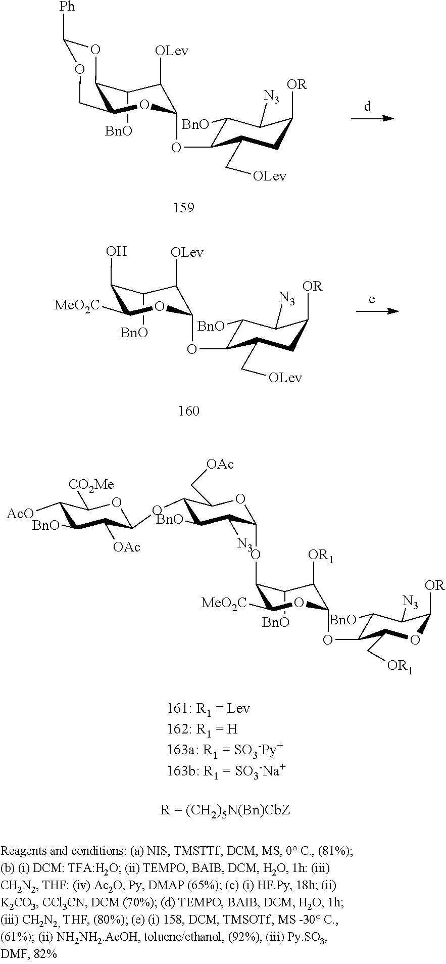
C1([BnO])C([OLev])C(OC2C([BnO])C([N3])C([OR])CC2C[OLev])OC2COC([Ph])OC12.C1([BnO])C([OLev])C(OC2C([BnO])C([N3])C([OR])CC2C[OLev])OC([MeO2C])C1O.C1([BnO])C(OC2C([N3])C([BnO])C(OC3C([OAc])C([BnO])C([AcO])C([CO2Me])O3)C(C[OAc])O2)C([MeO2C])OC(OC2C([BnO])C([N3])C([OR])OC2C[OR1])C1[OR1]
